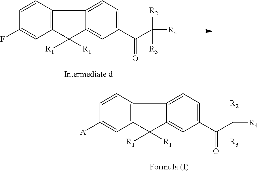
C12=C(C=CC([A])=C1)C1=CC=C(C(C([R4])([R2])[R3])=O)C=C1C2([R1])[R1].C12=C(C=CC(F)=C1)C1=CC=C(C(C([R4])([R2])[R3])=O)C=C1C2([R1])[R1]
